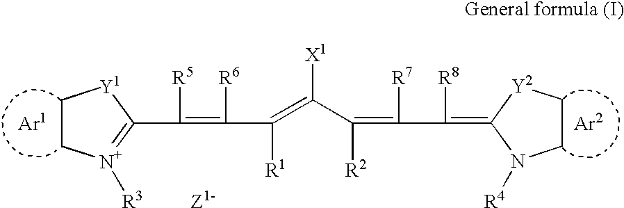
C1C[N+]([R3])=C(C([R5])=C([R6])C([R1])=C(C([R2])=C([R7])C([R8])=C2[Y2]CCN2[R4])[X1])[Y1]1.[Z1-]
